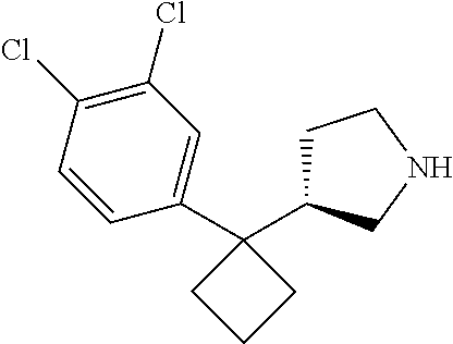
C1=C(C2(C3CCNC3)CCC2)C=CC(Cl)=C1Cl
